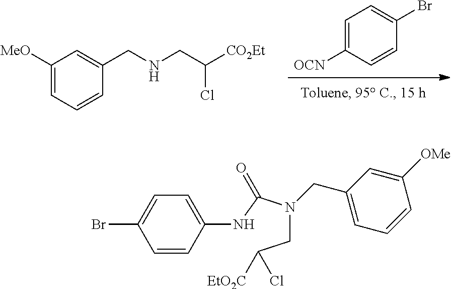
C(N(C(NC1=CC=C(Br)C=C1)=O)CC1=CC=CC([OMe])=C1)C([EtO2C])Cl.C1=C([OCN])C=CC(Br)=C1.C1([MeO])=CC=CC(CNCC([CO2Et])Cl)=C1
